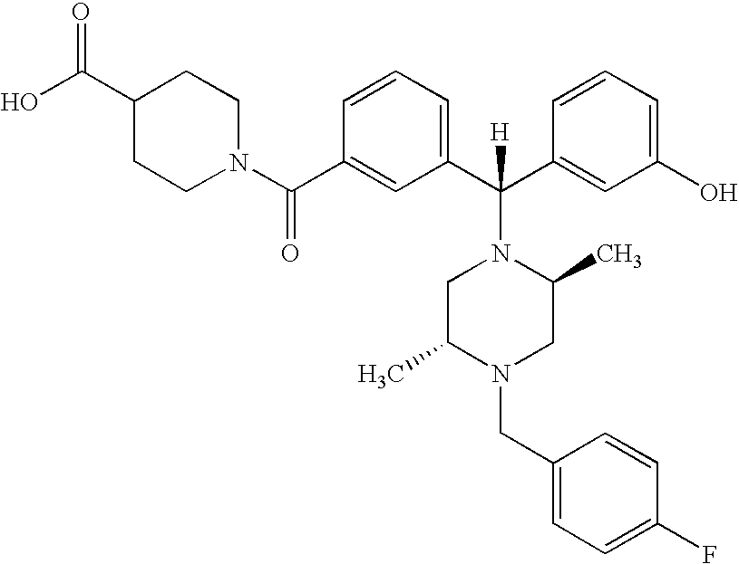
C1(C(N2CCC(C(O)=O)CC2)=O)=CC(C(C2=CC(O)=CC=C2)(N2CC(C)N(CC3=CC=C(F)C=C3)CC2C)[H])=CC=C1
